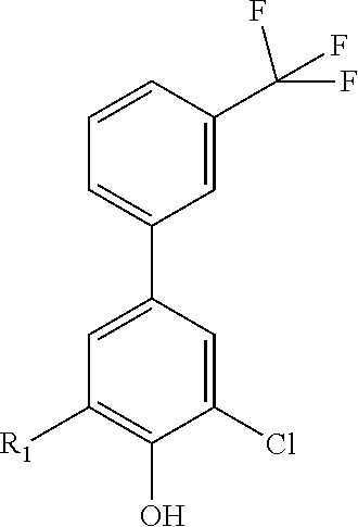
C1=C(C2=CC=CC(C(F)(F)F)=C2)C=C(Cl)C(O)=C1[R1]
